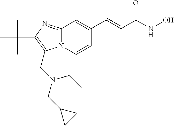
N12C(=NC(C(C)(C)C)=C1CN(CC1CC1)CC)C=C(C=CC(NO)=O)C=C2
